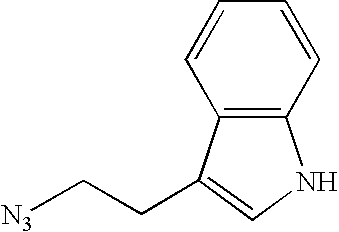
C(C[N3])C1=CNC2=C1C=CC=C2
